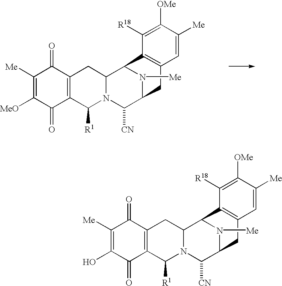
C1([Me])=C(O)C(=O)C2=C(C1=O)CC1N(C2[R1])C([CN])C2N([Me])C1C1=C(C2)C=C([Me])C([OMe])=C1[R18].C1([Me])=C([MeO])C(=O)C2=C(C1=O)CC1N(C2[R1])C([CN])C2N([Me])C1C1=C(C2)C=C([Me])C([OMe])=C1[R18]
